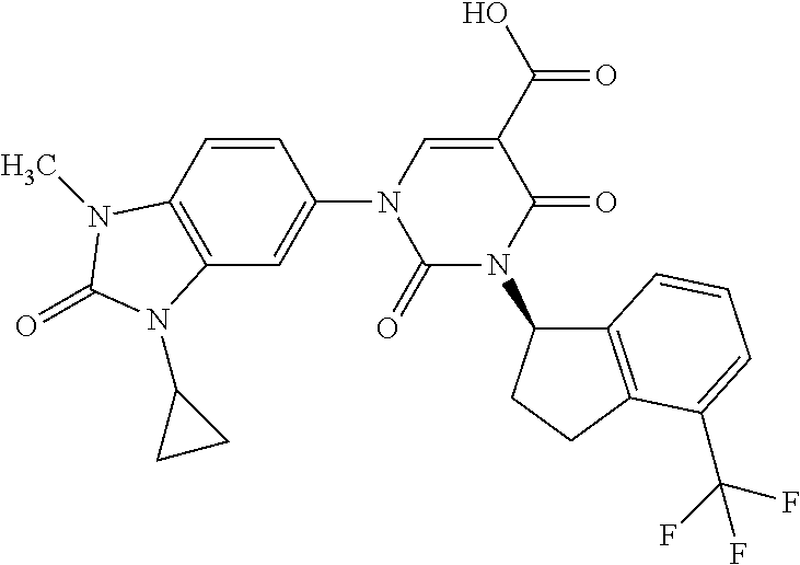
C1(=O)N(C2C3=C(CC2)C(C(F)(F)F)=CC=C3)C(=O)C(C(O)=O)=CN1C1=CC2=C(N(C)C(=O)N2C2CC2)C=C1
